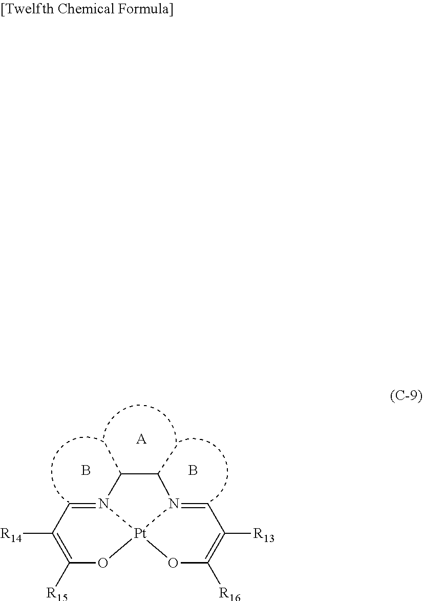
N12=CC([R14])=C([R15])O[Pt]13OC([R16])=C([R13])C=N3C(C)C2C.[A].B.B
